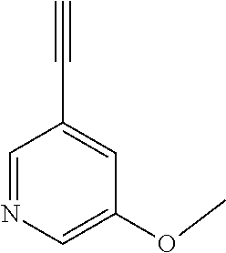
C1=NC=C(OC)C=C1C#C
